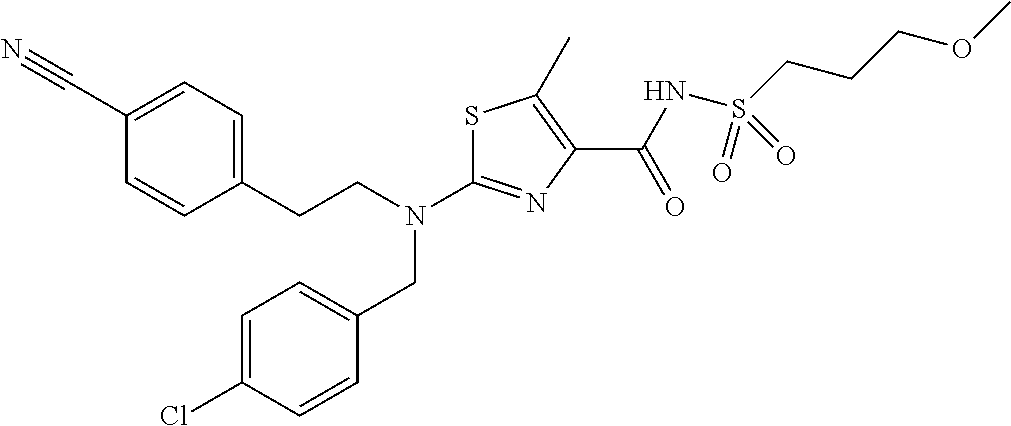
S1C(N(CCC2=CC=C(C#N)C=C2)CC2=CC=C(Cl)C=C2)=NC(C(NS(CCCOC)(=O)=O)=O)=C1C
